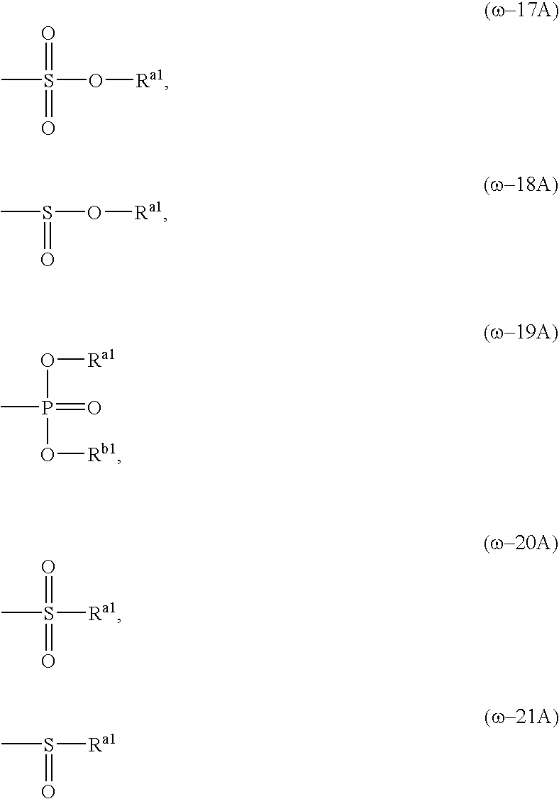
CS(O[Ra1])(=O)=O.CS(O[Ra1])=O.CS(=O)[Ra1].CP(=O)(O[Rb1])O[Ra1].CS([Ra1])(=O)=O
